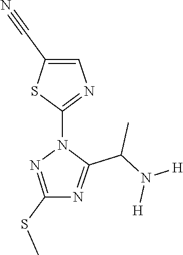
N1=C(SC)N=C(C(N([H])[H])C)N1C1=NC=C(C#N)S1
